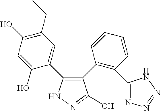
N1N=C(O)C(C2=C(C3=NN=NN3)C=CC=C2)=C1C1=CC(CC)=C(O)C=C1O
